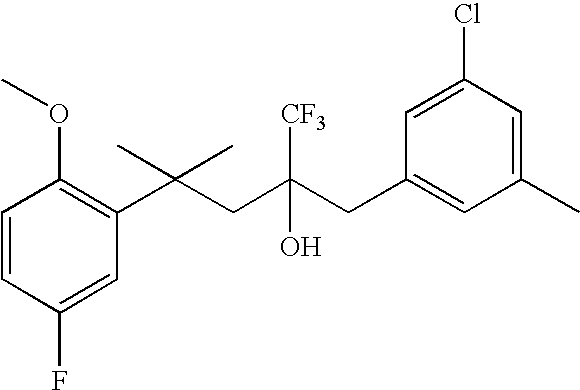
C1(F)=CC(C(CC(CC2=CC(C)=CC(Cl)=C2)(O)[CF3])(C)C)=C(OC)C=C1
